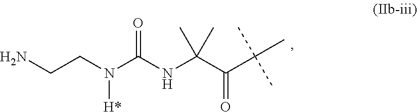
C(C(=O)C(C)(C)C)(NC(N(CCN)[H*])=O)(C)C
